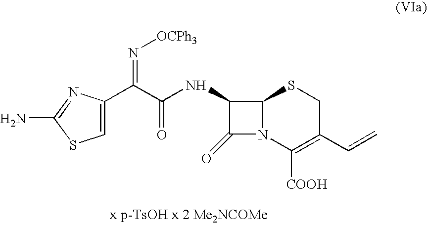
NC1=NC(C(C(NC2C3N(C([COOH])=C(C=C)CS3)C2=O)=O)=N[OCPh3])=CS1
